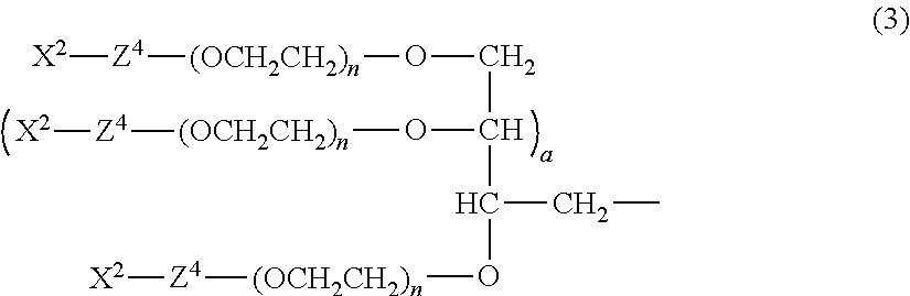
[X2][Z4][(OCH2CH2)n]OCC(O[(OCH2CH2)n][Z4][X2])C(CC)O[(OCH2CH2)n][Z4][X2]
